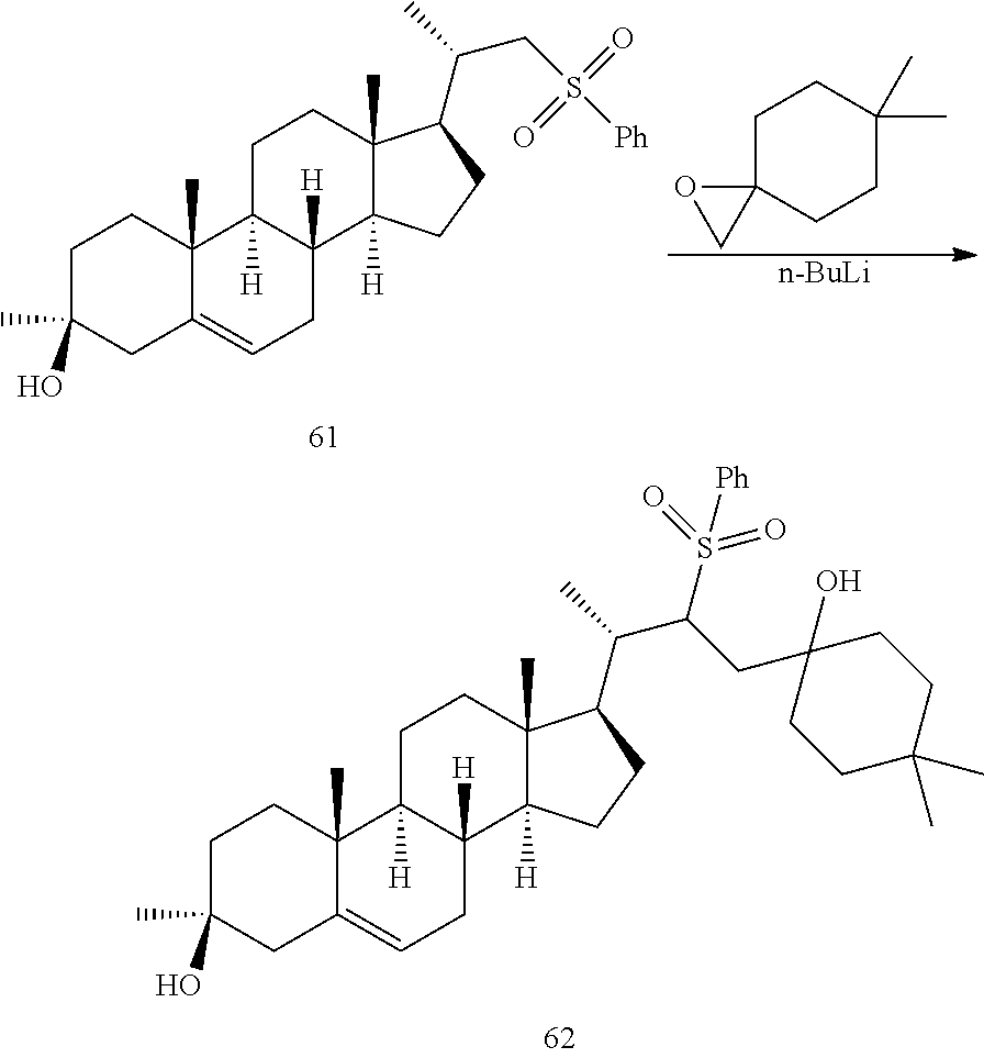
C1C(O)(C)CC2=CCC3([H])C([H])(C2(C)C1)CCC1(C)C3([H])CCC1C(C)CS([Ph])(=O)=O.C1C2(CCC(C)(C)C1)OC2.[n-BuLi].C1C(O)(C)CC2=CCC3([H])C([H])(C2(C)C1)CCC1(C)C3([H])CCC1C(C)C(CC1(O)CCC(C)(C)CC1)S(=O)(=O)[Ph]
